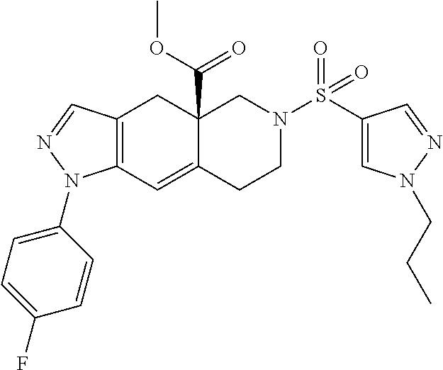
C12=C(C=NN1C1=CC=C(F)C=C1)CC1(C(=O)OC)C(=C2)CCN(S(C2=CN(CCC)N=C2)(=O)=O)C1
